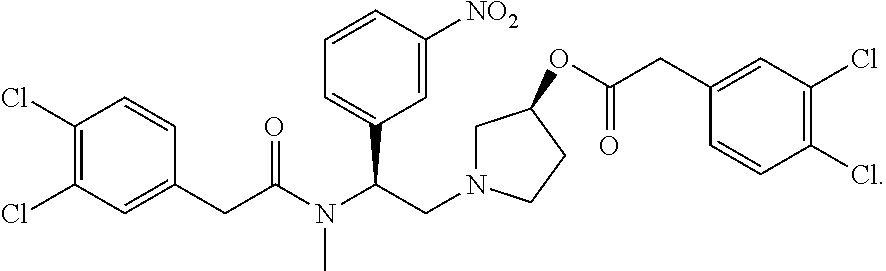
C1=C([NO2])C=CC=C1C(N(C(CC1=CC(Cl)=C(Cl)C=C1)=O)C)CN1CC(OC(CC2=CC(Cl)=C(Cl)C=C2)=O)CC1
